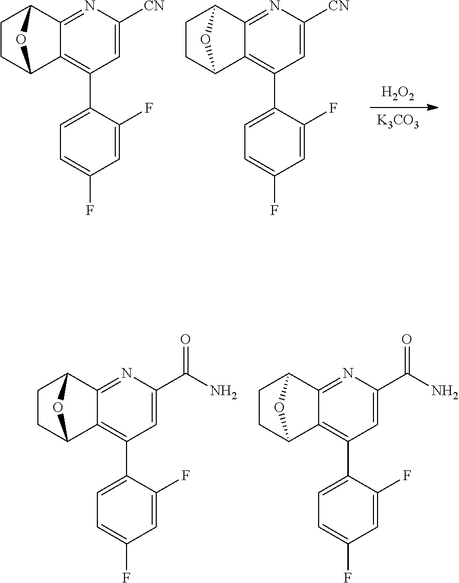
[H2O2].[K3CO3].C1([CN])=CC(C2=CC=C(F)C=C2F)=C2C3CCC(C2=N1)O3.C1([CN])=CC(C2=CC=C(F)C=C2F)=C2C3CCC(C2=N1)O3.C1(C(N)=O)=CC(C2=CC=C(F)C=C2F)=C2C3CCC(C2=N1)O3.C1(C(N)=O)=CC(C2=CC=C(F)C=C2F)=C2C3CCC(C2=N1)O3
